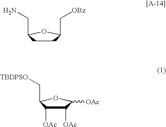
C1CC(CN)OC1C[OBz].C1([OAc])C([OAc])C(C[TBDPSO])OC1[OAc]
